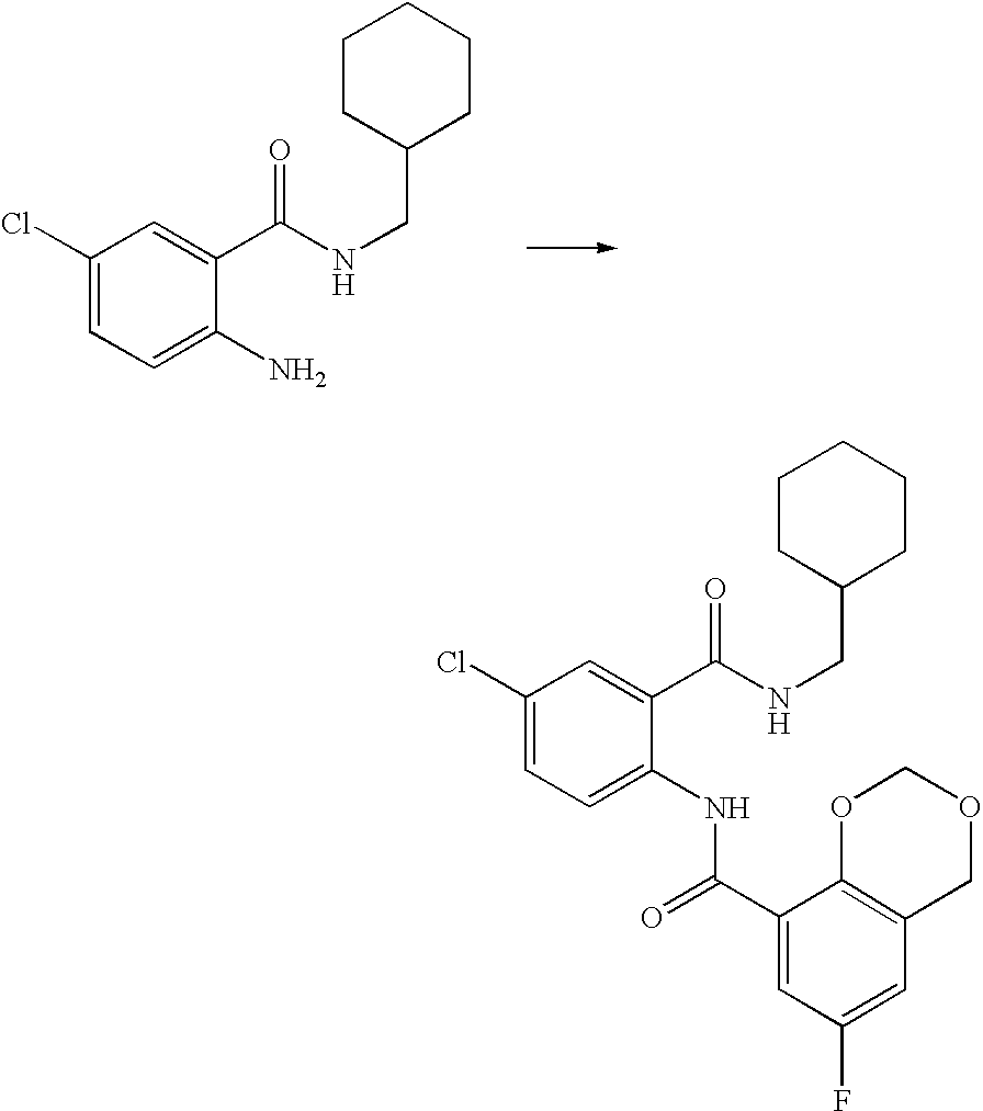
C1(Cl)=CC=C(N)C(C(NCC2CCCCC2)=O)=C1.C1(Cl)=CC=C(NC(C2=CC(F)=CC3=C2OCOC3)=O)C(C(NCC2CCCCC2)=O)=C1
